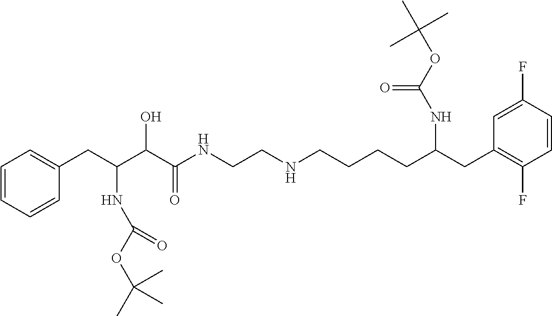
C1=CC=CC(CC(C(C(NCCNCCCCC(CC2=C(F)C=CC(F)=C2)NC(OC(C)(C)C)=O)=O)O)NC(OC(C)(C)C)=O)=C1
